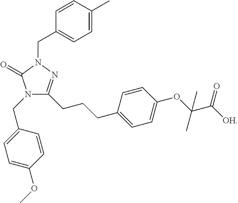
C1=CC(C)=CC=C1CN1N=C(CCCC2=CC=C(OC(C([OH])=O)(C)C)C=C2)N(CC2=CC=C(OC)C=C2)C1=O
